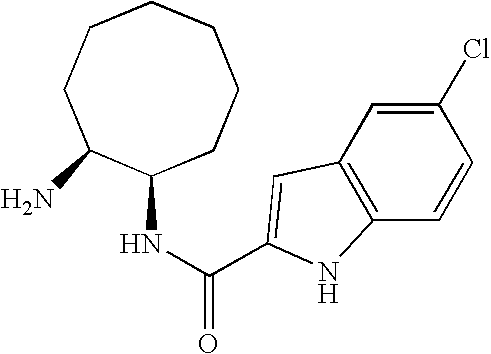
C1CC(N)C(NC(=O)C2=CC3=C(C=CC(Cl)=C3)N2)CCCC1
